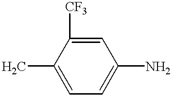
C1=C(C)C([CF3])=CC(N)=C1
